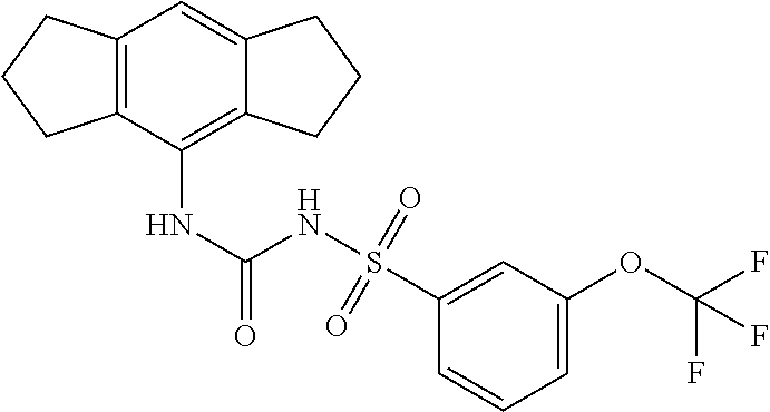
C12=C(C(NC(NS(C3=CC(OC(F)(F)F)=CC=C3)(=O)=O)=O)=C3C(=C1)CCC3)CCC2
